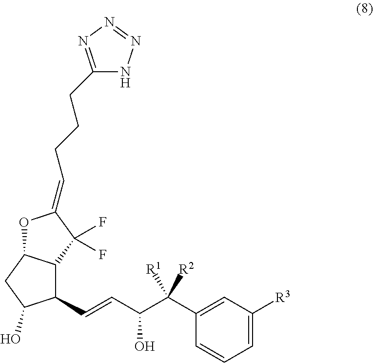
C1(CCCC=C2OC3C(C(C=CC(C(C4=CC([R3])=CC=C4)([R1])[R2])O)C(O)C3)C2(F)F)=NN=NN1
